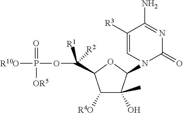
C1([R4O])C(O)(C)C(N2C(=O)N=C(N)C([R3])=C2)OC1C(OP(=O)([OR5])[R10O])([R1])[R2]
